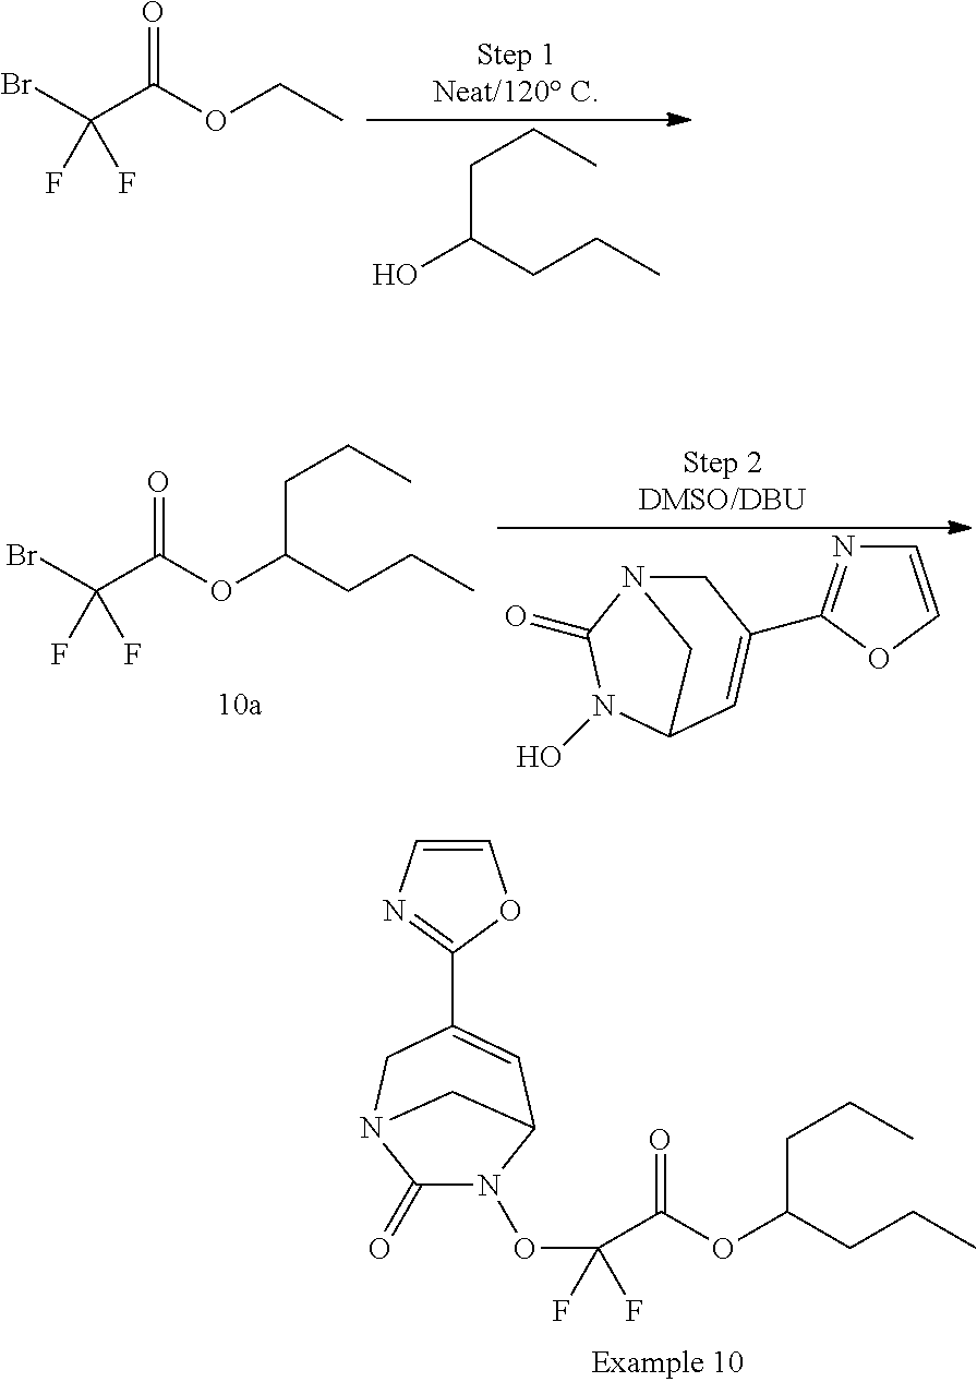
BrC(C(OCC)=O)(F)F.C(C(CCC)O)CC.C1N2C(=O)N(O)C(C=C1C1=NC=CO1)C2.BrC(C(=O)OC(CCC)CCC)(F)F.C1(=O)N(OC(C(OC(CCC)CCC)=O)(F)F)C2C=C(C3=NC=CO3)CN1C2
